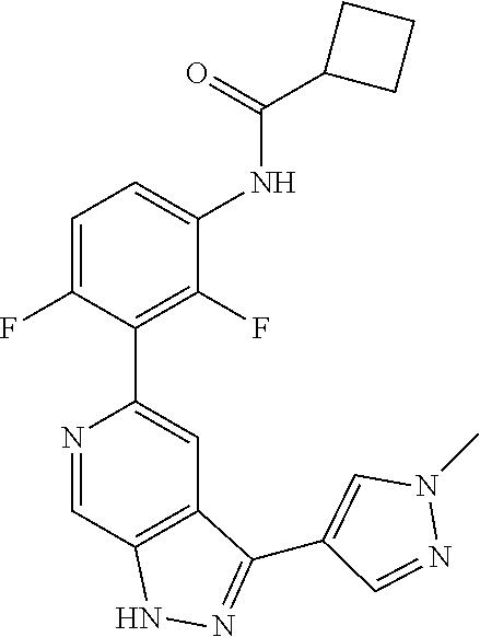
N1=CC2=C(C=C1C1=C(F)C(NC(C3CCC3)=O)=CC=C1F)C(C1=CN(C)N=C1)=NN2
